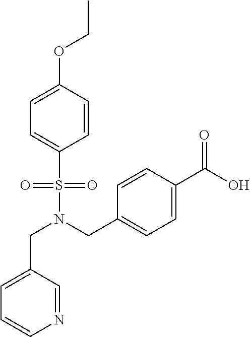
N1=CC(CN(S(C2=CC=C(OCC)C=C2)(=O)=O)CC2=CC=C(C(O)=O)C=C2)=CC=C1
